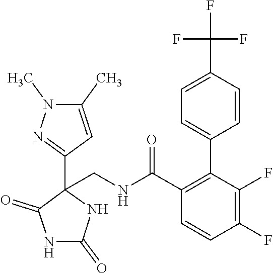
C1=CC(F)=C(F)C(C2=CC=C(C(F)(F)F)C=C2)=C1C(NCC1(C2=NN(C)C(C)=C2)C(=O)NC(=O)N1)=O
